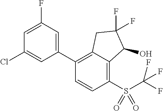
C1(C2=C3C(=C(S(=O)(=O)C(F)(F)F)C=C2)C(O)C(F)(F)C3)=CC(F)=CC(Cl)=C1
